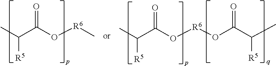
CC(C(O[R6]C)=O)[R5].CC(C(O[R6]OC(C(C)[R5])=O)=O)[R5]
